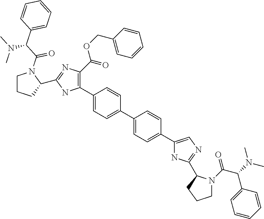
C1(C2=C(C(=O)OCC3=CC=CC=C3)N=C(C3CCCN3C(C(C3=CC=CC=C3)N(C)C)=O)N2)=CC=C(C2=CC=C(C3=CN=C(C4N(C(C(N(C)C)C5=CC=CC=C5)=O)CCC4)N3)C=C2)C=C1
